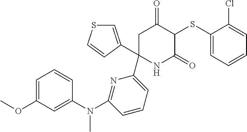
C1(SC2C(=O)CC(C3=CSC=C3)(C3=CC=CC(N(C4=CC(OC)=CC=C4)C)=N3)NC2=O)=CC=CC=C1Cl
